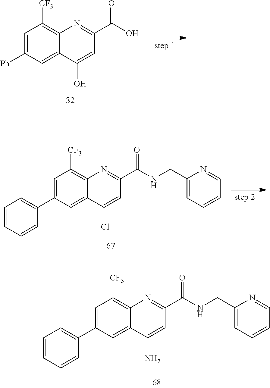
C1=C([Ph])C=C2C(=C1[CF3])N=C(C(=O)O)C=C2O.C1=C(C2=CC=CC=C2)C=C2C(=C1[CF3])N=C(C(=O)NCC1=CC=CC=N1)C=C2N.C1=C(C2=CC=CC=C2)C=C2C(=C1[CF3])N=C(C(=O)NCC1=CC=CC=N1)C=C2Cl
